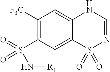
C1([F3C])=C(S(N[R1])(=O)=O)C=C2C(=C1)NC=NS2(=O)=O
